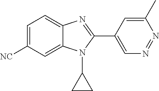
C1=C([NC])C=C2C(=C1)N=C(C1=CN=NC(C)=C1)N2C1CC1
